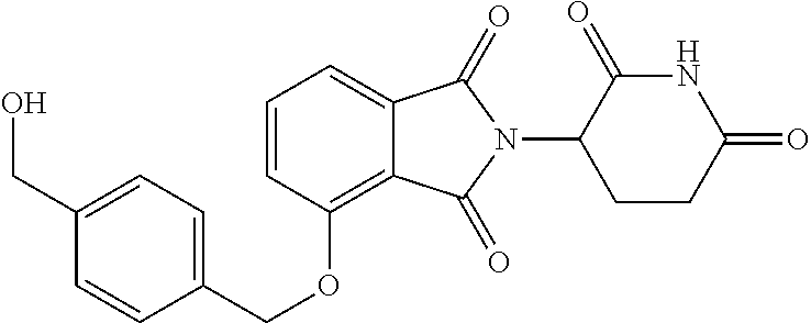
C(OC1=C2C(=CC=C1)C(=O)N(C1C(=O)NC(=O)CC1)C2=O)C1=CC=C(CO)C=C1
